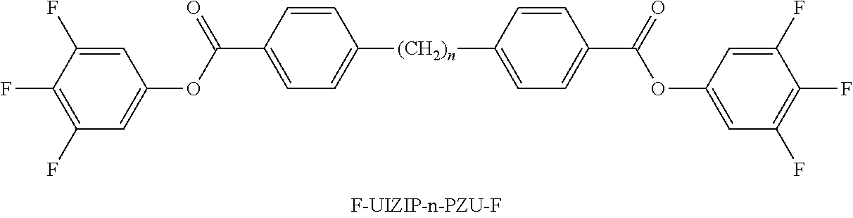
[(CH2)n](C1=CC=C(C(=O)OC2=CC(F)=C(F)C(F)=C2)C=C1)C1=CC=C(C(=O)OC2=CC(F)=C(F)C(F)=C2)C=C1
